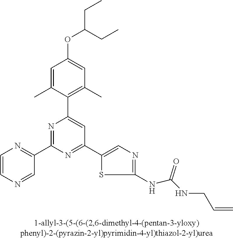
C1=C(C)C(C2=CC(C3=CN=C(NC(NCC=C)=O)S3)=NC(C3=NC=CN=C3)=N2)=C(C)C=C1OC(CC)CC
